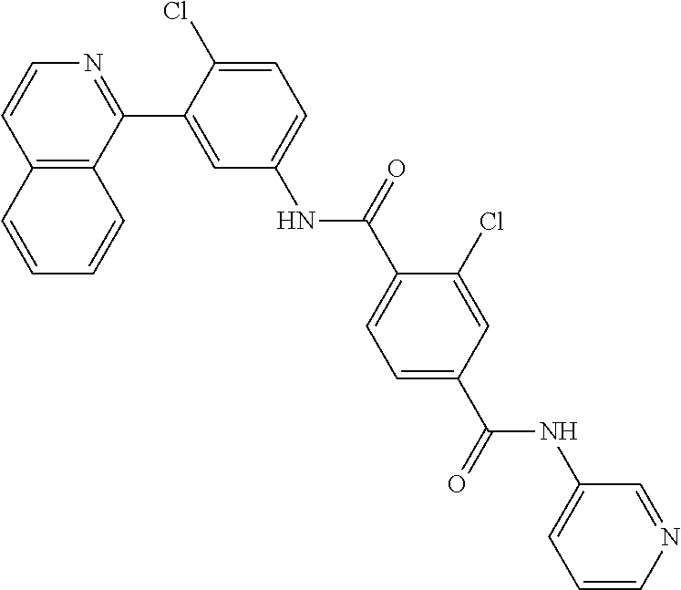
C12=C(C(C3=CC(NC(C4=CC=C(C(=O)NC5=CC=CN=C5)C=C4Cl)=O)=CC=C3Cl)=NC=C1)C=CC=C2
